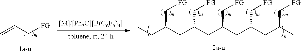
C=CC[FG].CCC(CC(CC(CC(CC(C)C[FG])C[FG])C[FG])C[FG])C[FG]
